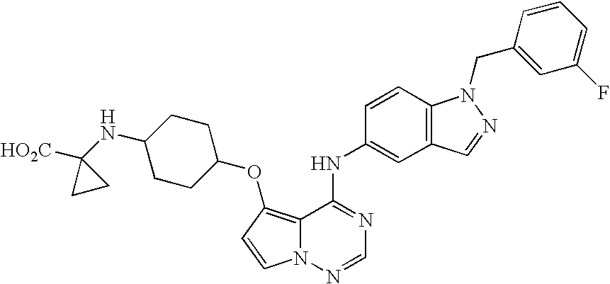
C12=C(OC3CCC(NC4([HO2C])CC4)CC3)C=CN1N=CN=C2NC1=CC2=C(C=C1)N(CC1=CC(F)=CC=C1)N=C2
